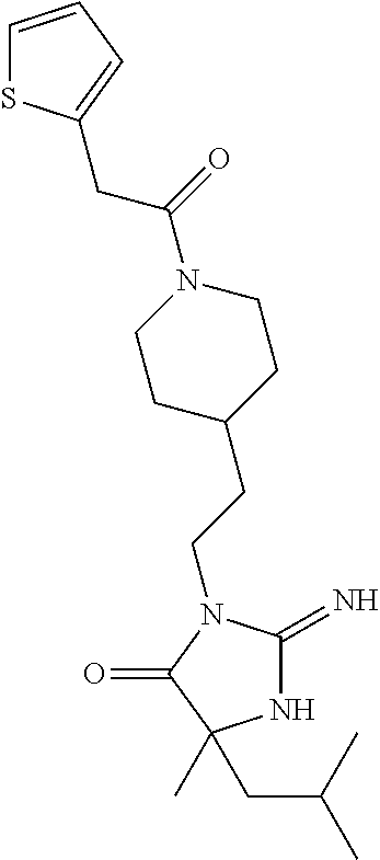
C(N1C(=N)NC(C)(CC(C)C)C1=O)CC1CCN(C(=O)CC2=CC=CS2)CC1
